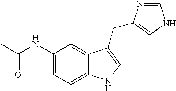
C1(NC(C)=O)=CC=C2C(=C1)C(CC1=CNC=N1)=CN2
